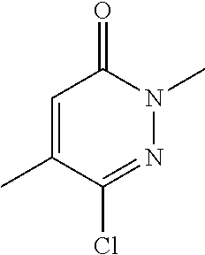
C1=C(C)C(Cl)=NN(C)C1=O
